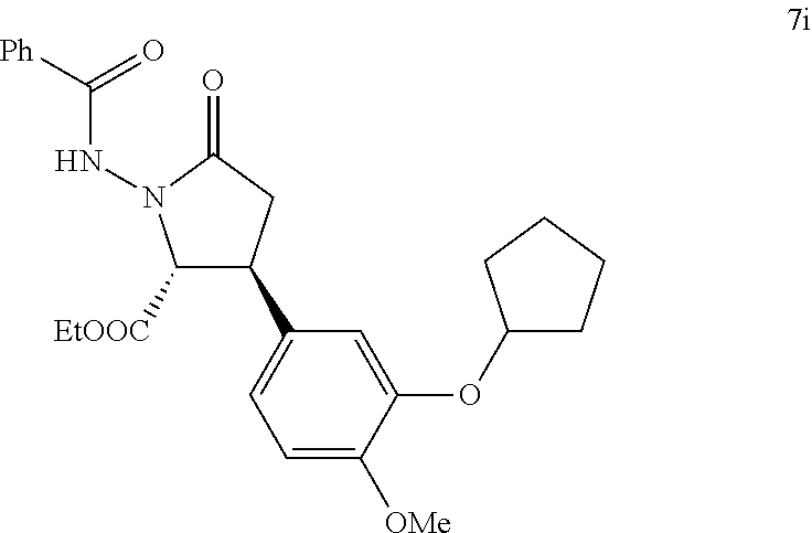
C1=C([OMe])C(OC2CCCC2)=CC(C2C([EtOOC])N(NC([Ph])=O)C(=O)C2)=C1
